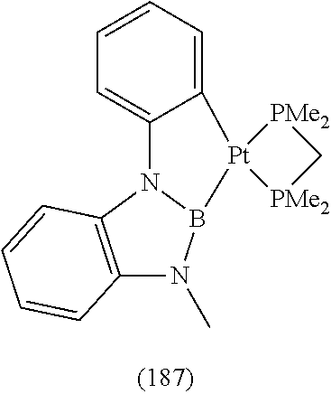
C12=C(N3B(N1C)[Pt]1(C4=CC=CC=C34)[PMe2]C[PMe2]1)C=CC=C2
